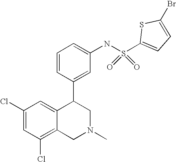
C1(Cl)=C2C(=CC(Cl)=C1)C(C1=CC(NS(=O)(=O)C3=CC=C(Br)S3)=CC=C1)CN(C)C2
